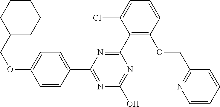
N1=C(O)N=C(C2=CC=C(OCC3CCCCC3)C=C2)N=C1C1=C(OCC2=NC=CC=C2)C=CC=C1Cl
